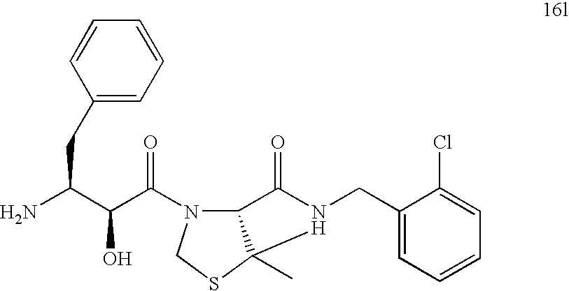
NC(C(C(=O)N1C2C(C)(SC1)N(CC1=CC=CC=C1Cl)C2=O)O)CC1=CC=CC=C1
